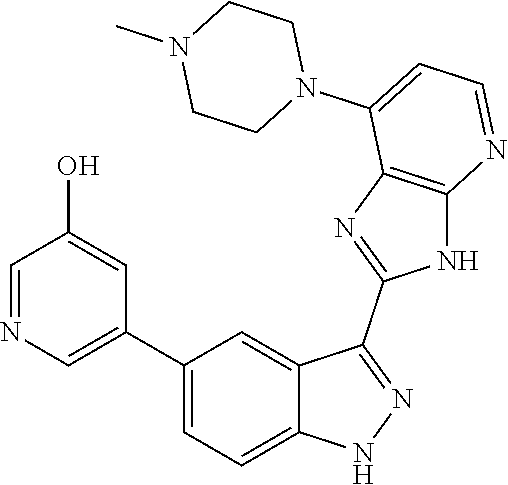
C1(C2=CC=C3C(=C2)C(C2=NC4=C(N2)N=CC=C4N2CCN(C)CC2)=NN3)=CN=CC(O)=C1
